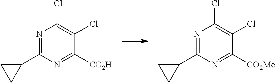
N1=C(C2CC2)N=C([CO2Me])C(Cl)=C1Cl.N1=C(C2CC2)N=C([CO2H])C(Cl)=C1Cl
